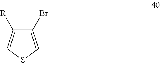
C1(Br)=CSC=C1[R]
